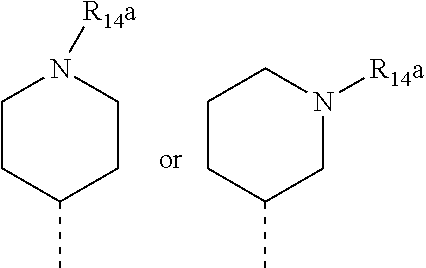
C1CC(C)CCN1[R14a].C1CC(C)CN([R14a])C1
